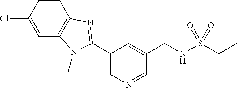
C(NS(CC)(=O)=O)C1=CC(C2=NC3=C(C=C(Cl)C=C3)N2C)=CN=C1
